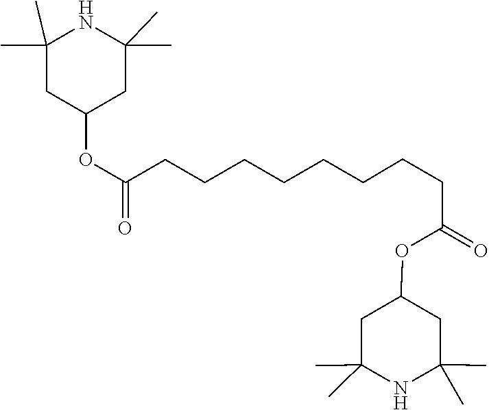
C1C(C)(C)NC(C)(C)CC1OC(CCCCCCCCC(OC1CC(C)(C)NC(C)(C)C1)=O)=O
